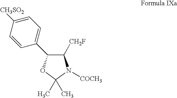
C1([CH3SO2])=CC=C(C2C([CH2F])N([COCH3])C(C)(C)O2)C=C1
